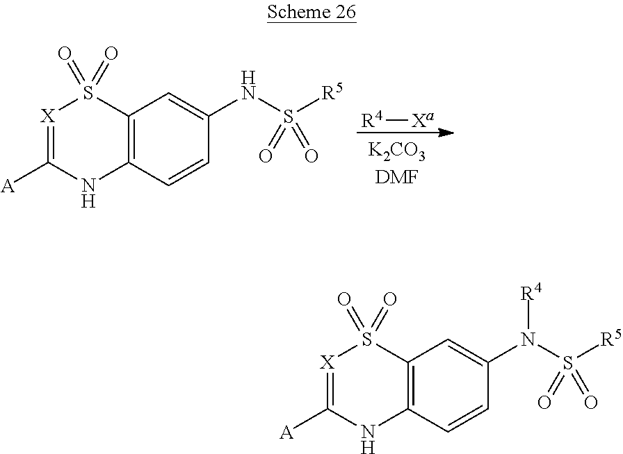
C12=C(C=CC(NS([R5])(=O)=O)=C1)NC([A])=[X]S2(=O)=O.[R4][Xa].C12=C(C=CC(N([R4])S([R5])(=O)=O)=C1)NC([A])=[X]S2(=O)=O
